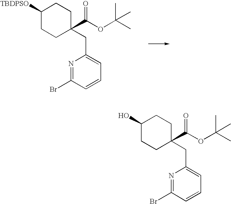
N1=C(Br)C=CC=C1CC1(C(OC(C)(C)C)=O)CCC([TBDPSO])CC1.N1=C(Br)C=CC=C1CC1(C(OC(C)(C)C)=O)CCC(O)CC1
